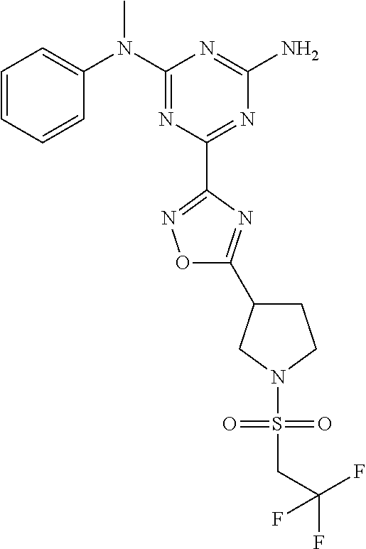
C1=CC=CC(N(C2=NC(C3=NOC(C4CCN(S(=O)(=O)CC(F)(F)F)C4)=N3)=NC(N)=N2)C)=C1
